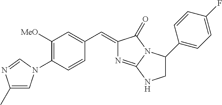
C1([MeO])=C(N2C=C(C)N=C2)C=CC(C=C2N=C3N(C2=O)C(C2=CC=C(F)C=C2)CN3)=C1
